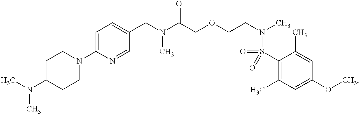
C1(CN(C(COCCN(C)S(=O)(C2=C(C)C=C(OC)C=C2C)=O)=O)C)=CC=C(N2CCC(N(C)C)CC2)N=C1
